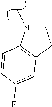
C12=C(CCN1C)C=C(F)C=C2
